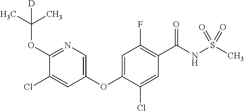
C1(OC(C)(C)[D])=NC=C(OC2=CC(F)=C(C(NS(C)(=O)=O)=O)C=C2Cl)C=C1Cl
